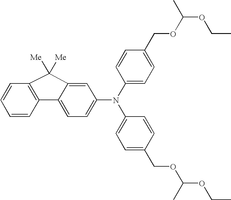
C1=C2C(=CC(N(C3=CC=C(COC(OCC)C)C=C3)C3=CC=C(COC(OCC)C)C=C3)=C1)C([Me])([Me])C1=C2C=CC=C1
